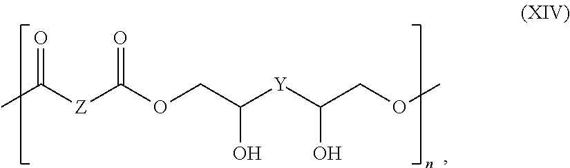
CC([Z]C(OCC([Y]C(COC)O)O)=O)=O
